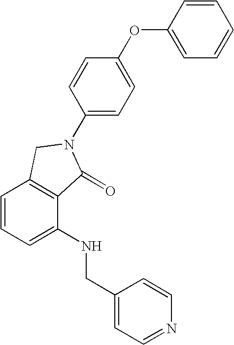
C1=CC=C(NCC2=CC=NC=C2)C2=C1CN(C1=CC=C(OC3=CC=CC=C3)C=C1)C2=O
